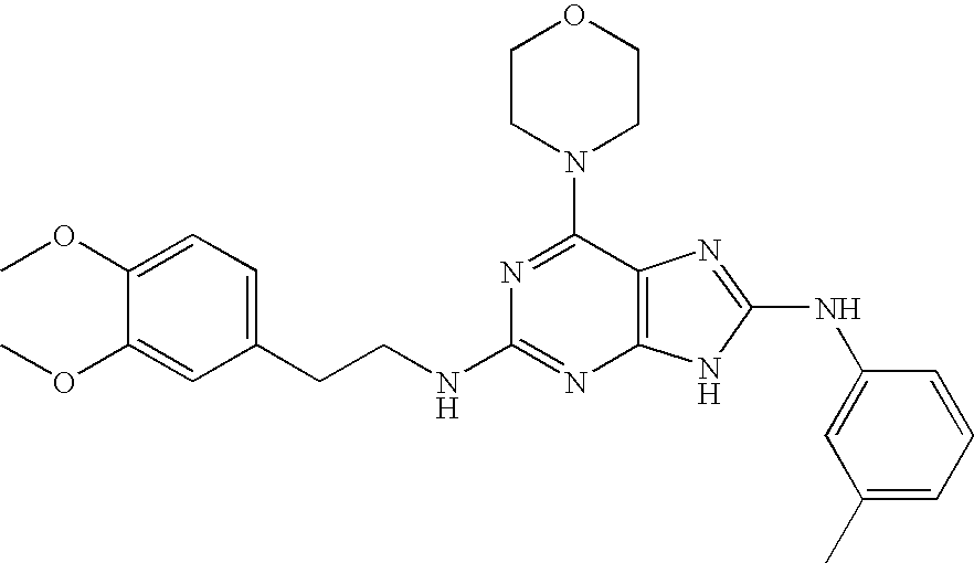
COC1=CC=C(CCNC2=NC3=C(C(N4CCOCC4)=N2)N=C(NC2=CC(C)=CC=C2)N3)C=C1OC
